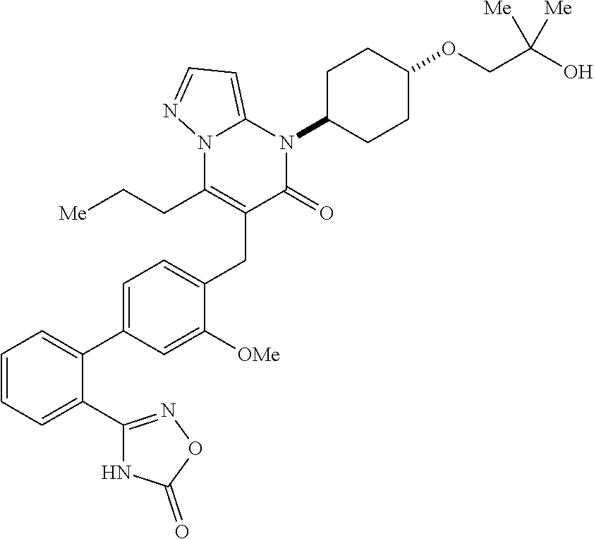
C1=C(C2=CC=C(CC3=C(CC[Me])N4C(=CC=N4)N(C4CCC(OCC(O)([Me])[Me])CC4)C3=O)C([OMe])=C2)C(C2=NOC(=O)N2)=CC=C1
